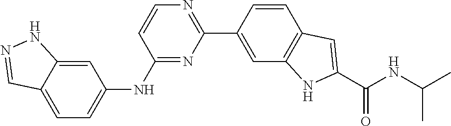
C1(C2=CC3=C(C=C2)C=C(C(NC(C)C)=O)N3)=NC=CC(NC2=CC=C3C(=C2)NN=C3)=N1
